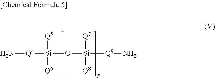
N[Q4][Si](O[Si]([Q9]N)([Q7])[Q8])([Q5])[Q6]
